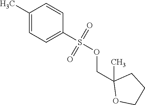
C1(C)=CC=C(S(OCC2(C)OCCC2)(=O)=O)C=C1
